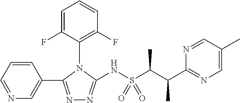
N1=C(C2=CN=CC=C2)N(C2=C(F)C=CC=C2F)C(NS(C(C(C2=NC=C(C)C=N2)C)C)(=O)=O)=N1
